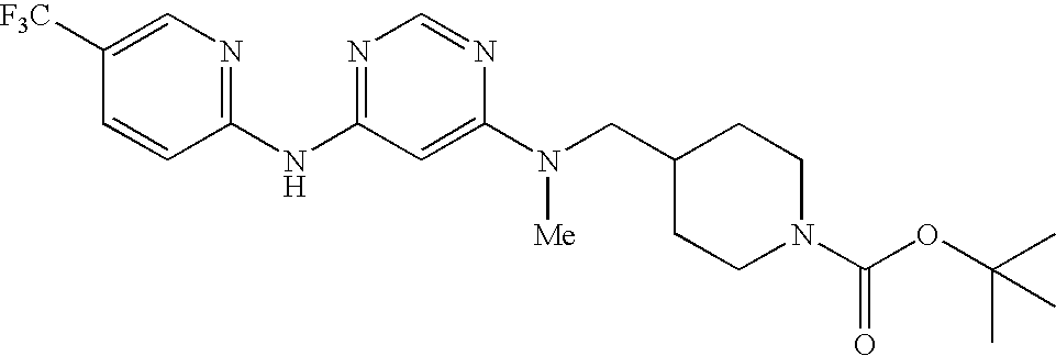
C1([F3C])=CN=C(NC2=NC=NC(N(CC3CCN(C(OC(C)(C)C)=O)CC3)[Me])=C2)C=C1
